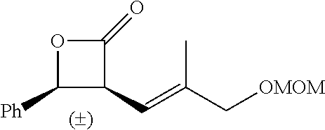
C(=C(C[OMOM])C)C1C([Ph])OC1=O
